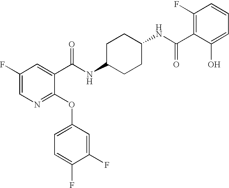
N1=C(OC2=CC=C(F)C(F)=C2)C(C(NC2CCC(NC(C3=C(F)C=CC=C3O)=O)CC2)=O)=CC(F)=C1
